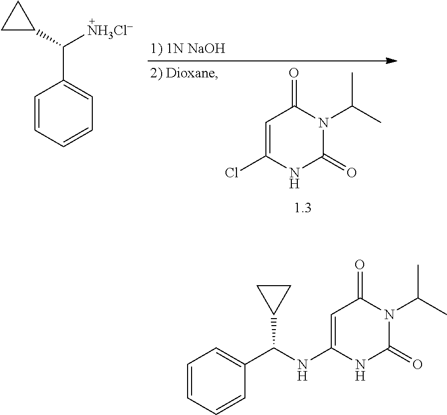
C1=CC=CC=C1C(C1CC1)[NH3Cl-].C1=C(Cl)NC(=O)N(C(C)C)C1=O.C1=C(NC(C2=CC=CC=C2)C2CC2)NC(=O)N(C(C)C)C1=O
